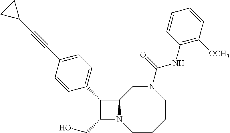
C1(CO)N2C(C1C1=CC=C(C#CC3CC3)C=C1)CN(C(NC1=C([OCH3])C=CC=C1)=O)CCCC2
